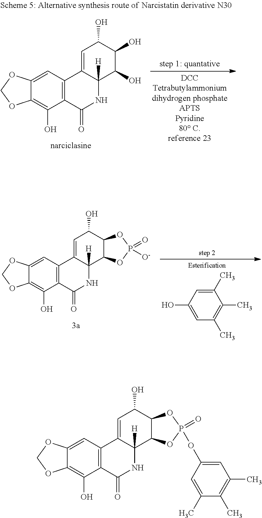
C12=C(C(=O)NC3([H])C1=CC(O)C(O)C3O)C(O)=C1C(=C2)OCO1.C12=C(C(=O)NC3([H])C1=CC(O)C1C3OP(=O)([O-])O1)C(O)=C1C(=C2)OCO1.C1(O)=CC(C)=C(C)C(C)=C1.C12=C(C(=O)NC3([H])C1=CC(O)C1C3OP(=O)(OC3=CC(C)=C(C)C(C)=C3)O1)C(O)=C1C(=C2)OCO1
